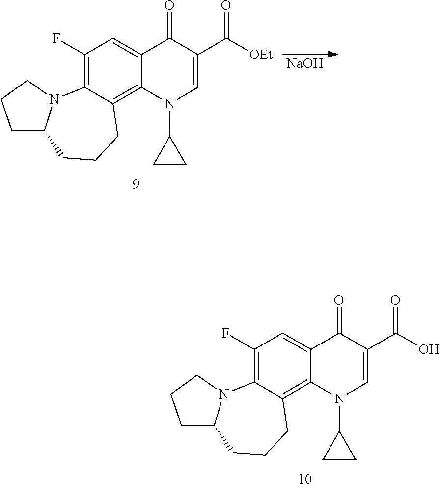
C1(F)=C2C(=C3C(=C1)C(=O)C(C(O)=O)=CN3C1CC1)CCCC1N2CCC1.[NaOH].C1(F)=C2C(=C3C(=C1)C(=O)C(C([OEt])=O)=CN3C1CC1)CCCC1N2CCC1
